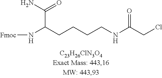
C(CCCNC(CCl)=O)C(N[Fmoc])C(=O)N
